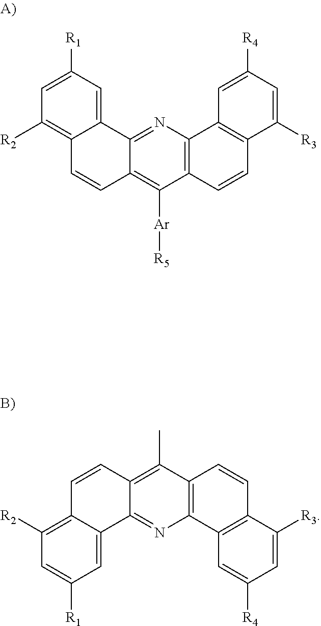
C1=C([R1])C=C2C(=C1[R2])C=CC1=C([Ar][R5])C3=C(N=C21)C1=C(C=C3)C([R3])=CC([R4])=C1.C1=CC2=C(C)C3=C(N=C2C2=CC([R1])=CC([R2])=C12)C1=C(C=C3)C([R3])=CC([R4])=C1
